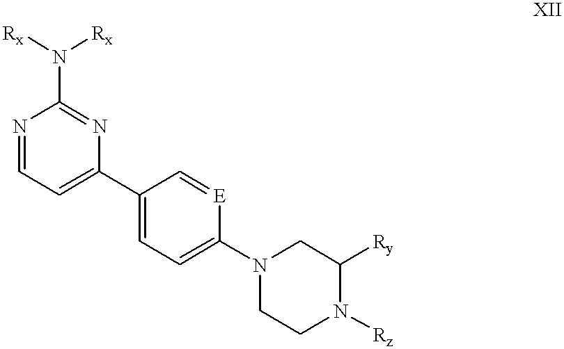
N1=CC=C(C2=CC=C(N3CCN([Rz])C([Ry])C3)[E]=C2)N=C1N([Rx])[Rx]
